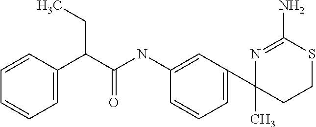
C1=C(C(C(NC2=CC(C3(C)CCSC(N)=N3)=CC=C2)=O)CC)C=CC=C1
